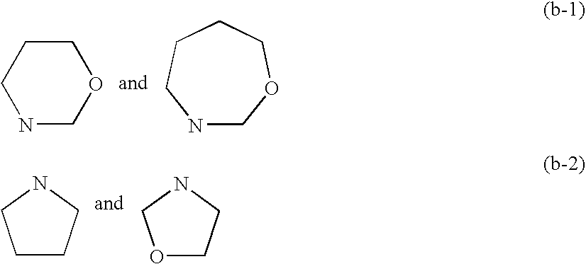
N1COCCC1.N1COCCCC1.C1CCNC1.O1CCNC1
